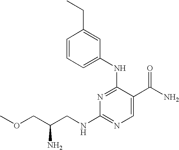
N1=C(NC2=CC=CC(CC)=C2)C(C(N)=O)=CN=C1NCC(COC)N
